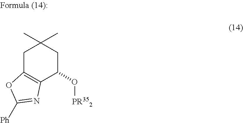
C1C2=C(C(O[PR352])CC1(C)C)N=C([Ph])O2
